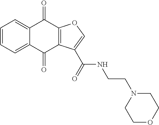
C1=CC=C2C(=C1)C(=O)C1=C(C2=O)C(C(=O)NCCN2CCOCC2)=CO1
